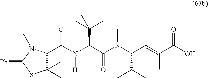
C1(C)(C)C(C(N(C(C(N(C(C=C(C(O)=O)C)C(C)C)C)=O)C(C)(C)C)[H])=O)N(C)C([Ph])S1
